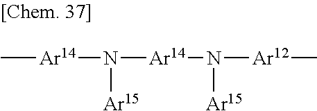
[Ar14](N([Ar14]N([Ar12]C)[Ar15])[Ar15])C
